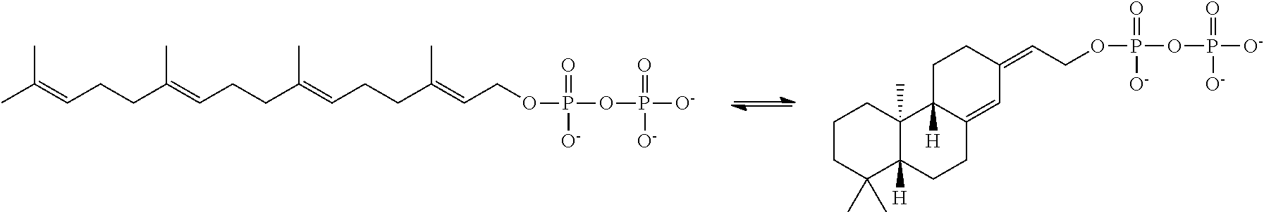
CC(=CCCC(=CCCC(=CCCC(=CCOP(OP([O-])(=O)[O-])(=O)[O-])C)C)C)C.C1CC(C)(C)C2([H])C(C)(C1)C1([H])C(=CC(=CCOP(OP([O-])(=O)[O-])(=O)[O-])CC1)CC2
